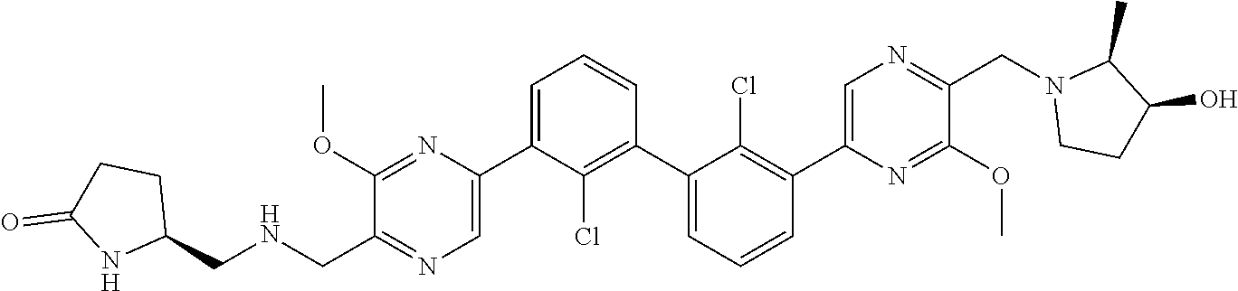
C1(OC)=NC(C2=CC=CC(C3=CC=CC(C4=CN=C(CN5CCC(O)C5C)C(OC)=N4)=C3Cl)=C2Cl)=CN=C1C[HN]CC1CCC(=O)N1
